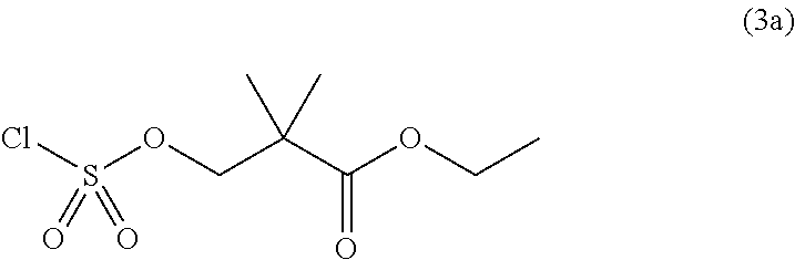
ClS(OCC(C)(C)C(OCC)=O)(=O)=O
